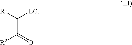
C(C(=O)[R2])([R1])[LG]
